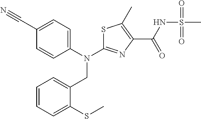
S1C(N(C2=CC=C(C#N)C=C2)CC2=CC=CC=C2SC)=NC(C(NS(C)(=O)=O)=O)=C1C
